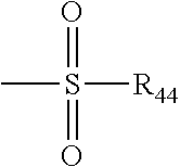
CS(=O)(=O)[R44]
